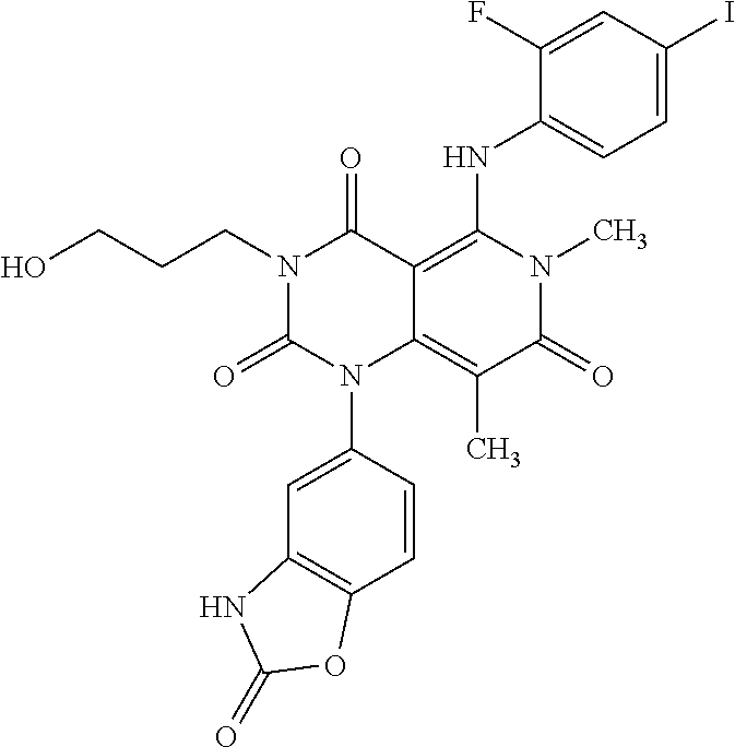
C1=CC(N2C3=C(C)C(=O)N(C)C(NC4=CC=C(I)C=C4F)=C3C(=O)N(CCCO)C2=O)=CC2=C1OC(=O)N2
